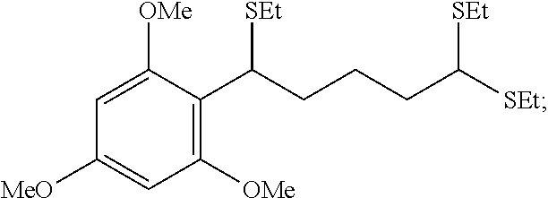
C1([MeO])=CC([OMe])=C(C(CCCC([SEt])[SEt])[SEt])C([OMe])=C1
